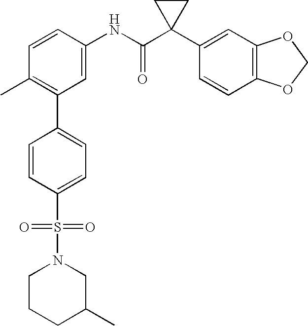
C1=CC(NC(C2(C3=CC4=C(C=C3)OCO4)CC2)=O)=CC(C2=CC=C(S(=O)(=O)N3CCCC(C)C3)C=C2)=C1C
